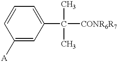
C1([A])=CC(C(C)(C)[CONR6R7])=CC=C1
